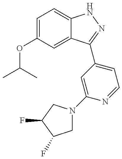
CC(C)OC1=CC=C2C(=C1)C(C1=CC=NC(N3CC(F)C(F)C3)=C1)=NN2
